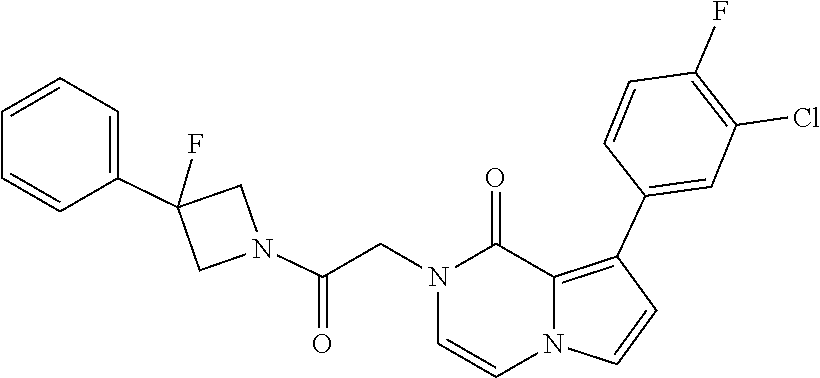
C1=CN2C=CC(C3=CC(Cl)=C(F)C=C3)=C2C(=O)N1CC(N1CC(C2=CC=CC=C2)(F)C1)=O
